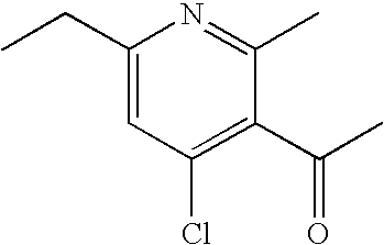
C1(CC)=CC(Cl)=C(C(=O)C)C(C)=N1
